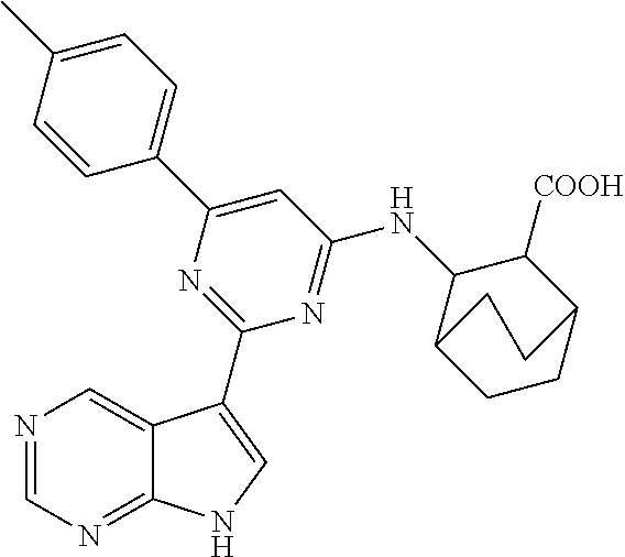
N1=CN=C2C(=C1)C(C1=NC(C3=CC=C(C)C=C3)=CC(NC3C4CCC(C3[COOH])CC4)=N1)=CN2
